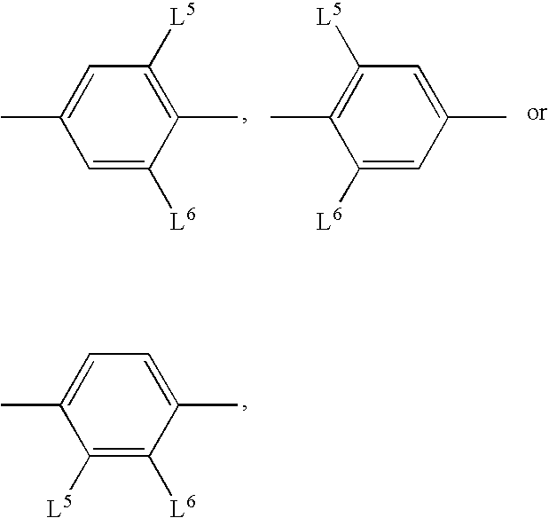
C1=C([L6])C(C)=C([L5])C=C1C.C1([L6])=CC(C)=CC([L5])=C1C.C1([L5])=C([L6])C(C)=CC=C1C
